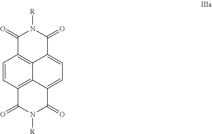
C1=CC2=C3C4=C1C(=O)N([R])C(=O)C4=CC=C3C(=O)N([R])C2=O
